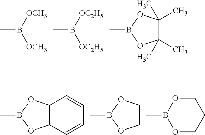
CB([OCH3])[OCH3].CB([OC2H5])[OC2H5].CB1OC(C)(C)C(C)(C)O1.C12=C(C=CC=C1)OB(C)O2.C1COB(C)O1.B1(C)OCCCO1
